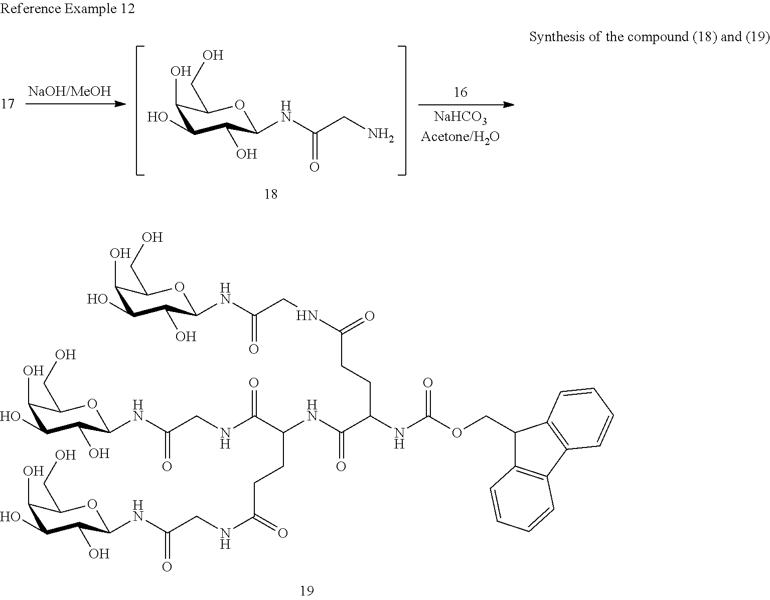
C1(O)C(O)C(O)C(NC(CN)=O)OC1CO.C1(O)C(O)C(O)C(NC(CNC(=O)CCC(NC(OCC2C3=C(C4=C2C=CC=C4)C=CC=C3)=O)C(NC(C(NCC(NC2C(O)C(O)C(O)C(CO)O2)=O)=O)CCC(NCC(NC2C(O)C(O)C(O)C(CO)O2)=O)=O)=O)=O)OC1CO
